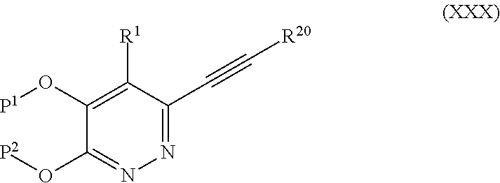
C1(O[P1])=C([R1])C(C#C[R20])=NN=C1O[P2]
